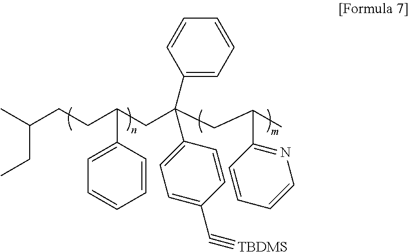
CC(CCC(CC(CC(C)C1=NC=CC=C1)(C1=CC=C(C#[TBDMS])C=C1)C1=CC=CC=C1)C1=CC=CC=C1)CC
